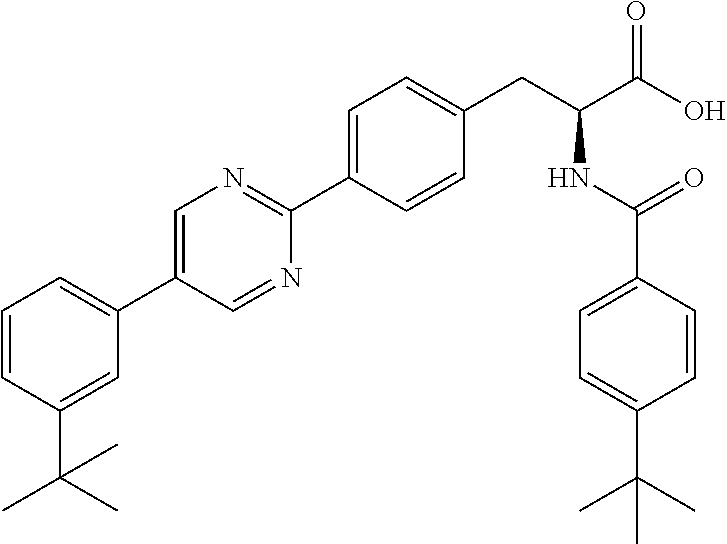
C1=CC=C(C2=CN=C(C3=CC=C(CC(NC(=O)C4=CC=C(C(C)(C)C)C=C4)C(O)=O)C=C3)N=C2)C=C1C(C)(C)C
